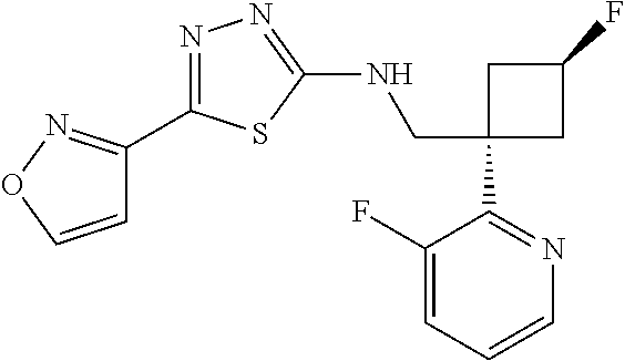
C1(CNC2=NN=C(C3=NOC=C3)S2)(C2=NC=CC=C2F)CC(F)C1
